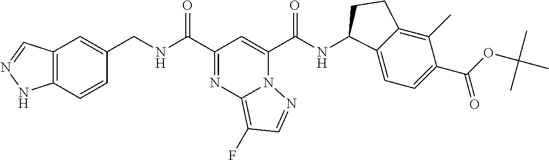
C(C1=NC2=C(F)C=NN2C(C(NC2C3=CC=C(C(=O)OC(C)(C)C)C(C)=C3CC2)=O)=C1)(=O)NCC1=CC2=C(C=C1)NN=C2
